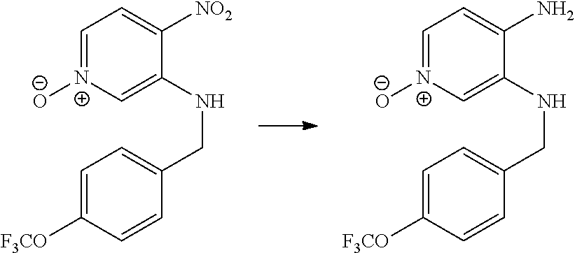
C1=[N+]([O-])C=C(NCC2=CC=C([F3CO])C=C2)C(N)=C1.C1=[N+]([O-])C=C(NCC2=CC=C([F3CO])C=C2)C([NO2])=C1
